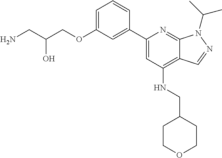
NCC(COC1=CC=CC(C2=CC(NCC3CCOCC3)=C3C(=N2)N(C(C)C)N=C3)=C1)O
